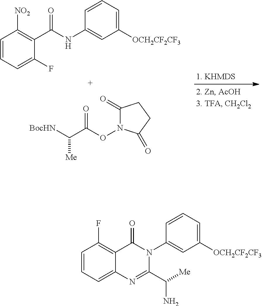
C1=CC=C(F)C(C(NC2=CC([OCH2CF2CF3])=CC=C2)=O)=C1[NO2].C([BocHN])(C(ON1C(=O)CCC1=O)=O)[Me].C1=CC=C2C(=C1F)C(=O)N(C1=CC([OCH2CF2CF3])=CC=C1)C(C([Me])N)=N2
